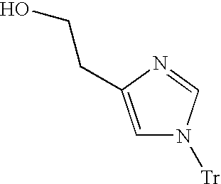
C1=C(CCO)N=CN1[Tr]
